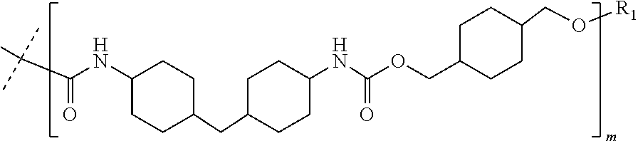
CC(C(NC1CCC(CC2CCC(NC(OCC3CCC(CO[R1])CC3)=O)CC2)CC1)=O)(C)C
